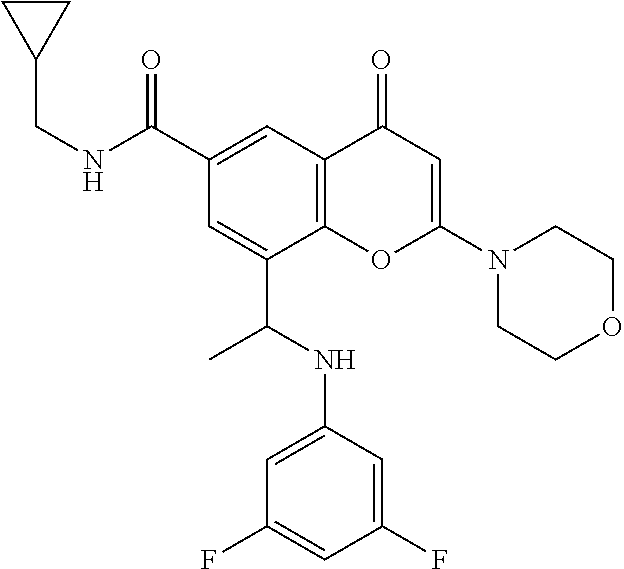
C1(C(=O)NCC2CC2)=CC2=C(C(C(NC3=CC(F)=CC(F)=C3)C)=C1)OC(N1CCOCC1)=CC2=O
